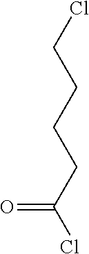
ClC(CCCCCl)=O
